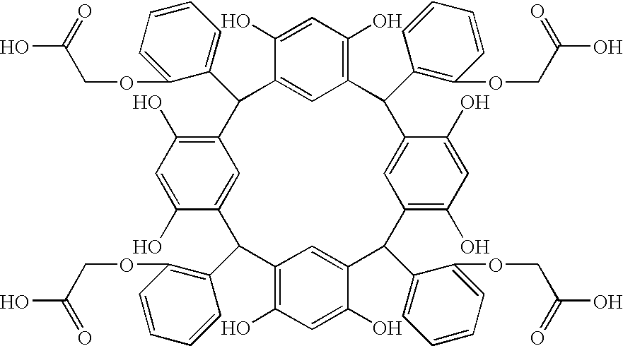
C12=C(O)C=C(O)C(=C1)C(C1=CC=CC=C1OCC(O)=O)C1=C(O)C=C(O)C(=C1)C(C1=C(OCC(O)=O)C=CC=C1)C1=C(O)C=C(O)C(=C1)C(C1=CC=CC=C1OCC(O)=O)C1=C(O)C=C(O)C(=C1)C2C1=C(OCC(O)=O)C=CC=C1
